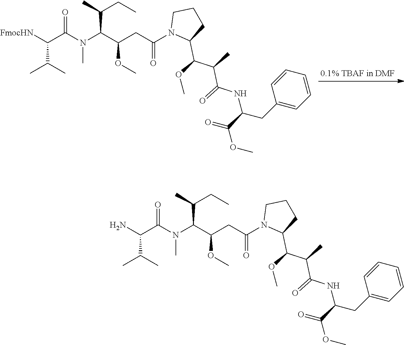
[FmocHN]C(C(N(C(C(CC(N1C(C(C(C(NC(C(OC)=O)CC2=CC=CC=C2)=O)C)OC)CCC1)=O)OC)C(C)CC)C)=O)C(C)C.NC(C(N(C(C(CC(N1C(C(C(C(NC(C(OC)=O)CC2=CC=CC=C2)=O)C)OC)CCC1)=O)OC)C(C)CC)C)=O)C(C)C
